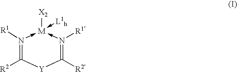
N1([R1])->[M]([X2])(-[L1h])-N([R1])=C([R2])[Y]C=1[R2]
